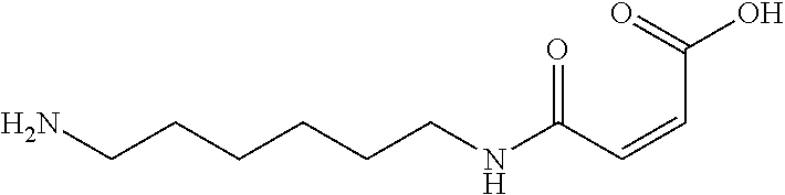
NCCCCCCNC(C=CC(O)=O)=O
